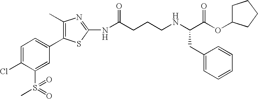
C1=C(Cl)C(S(=O)(C)=O)=CC(C2=C(C)N=C(NC(CCCNC(C(OC3CCCC3)=O)CC3=CC=CC=C3)=O)S2)=C1
